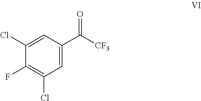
C1(Cl)=CC(C([CF3])=O)=CC(Cl)=C1F
